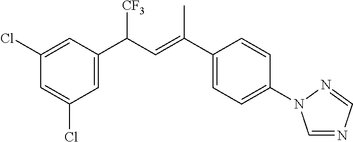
C1(Cl)=CC(C(C=C(C2=CC=C(N3C=NC=N3)C=C2)C)[CF3])=CC(Cl)=C1
